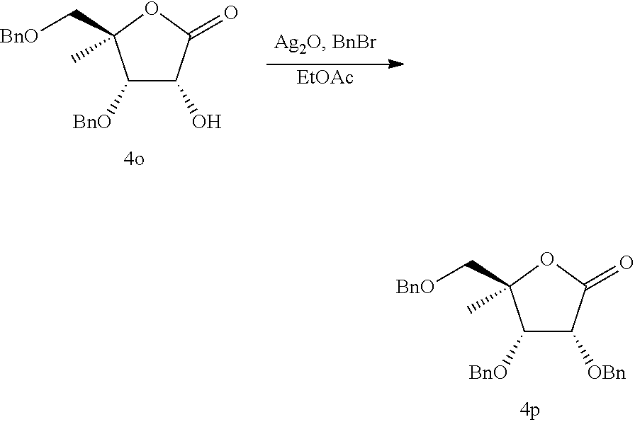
[BnO]C1C([OBn])C(=O)OC1(C[BnO])C.[BnO]C1C(O)C(=O)OC1(C[BnO])C.[EtOAc]
